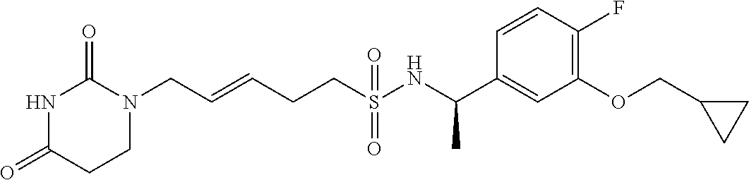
N1C(=O)CCN(CC=CCCS(NC(C2=CC(OCC3CC3)=C(F)C=C2)C)(=O)=O)C1=O
